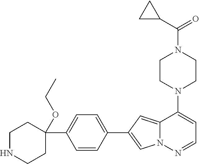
N1(C2=CC=NN3C2=CC(C2=CC=C(C4(OCC)CCNCC4)C=C2)=C3)CCN(C(=O)C2CC2)CC1
